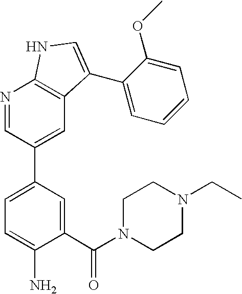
C1(C(N2CCN(CC)CC2)=O)=CC(C2=CC3=C(N=C2)NC=C3C2=CC=CC=C2OC)=CC=C1N
